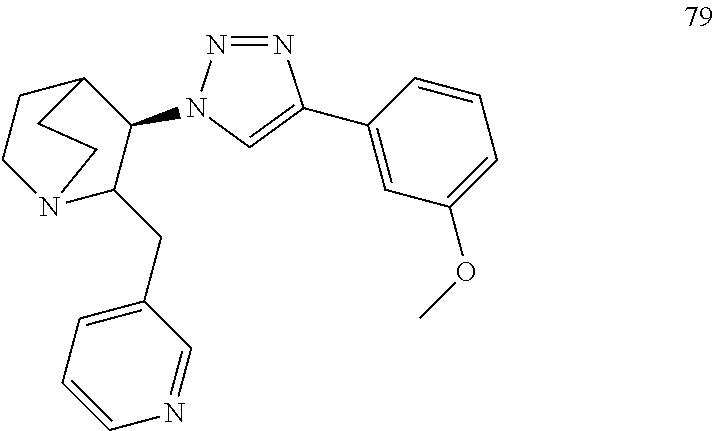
N1=NN(C2C3CCN(C2CC2=CC=CN=C2)CC3)C=C1C1=CC(OC)=CC=C1
